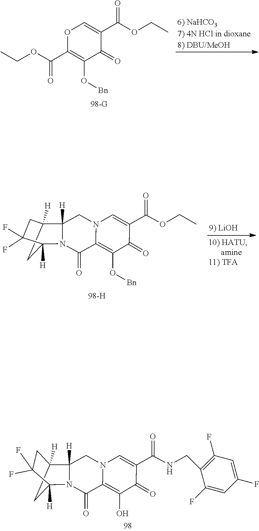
[6) NaHCO37) 4N HCl in dioxane8) DBU/MeOH].CCOC(C1=C(O[Bn])C(=O)C(C(OCC)=O)=CO1)=O.C1(=O)C(C(=O)OCC)=CN2C(=C1O[Bn])C(=O)N1C([H])(C3([H])CC1([H])C(F)(F)C3)C2.C1(=O)C(C(=O)NCC2=C(F)C=C(F)C=C2F)=CN2C(=C1O)C(=O)N1C([H])(C3([H])CC1([H])C(F)(F)C3)C2
